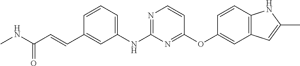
C1=CC=C(NC2=NC=CC(OC3=CC4=C(C=C3)NC(C)=C4)=N2)C=C1C=CC(NC)=O
